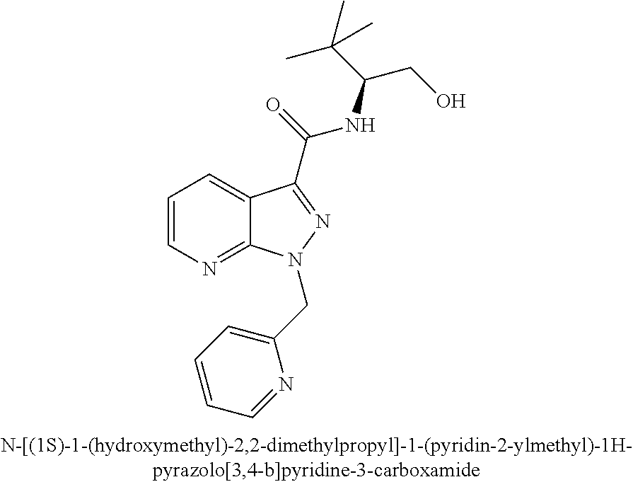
C1=CN=C2C(=C1)C(C(NC(C(C)(C)C)CO)=O)=NN2CC1=CC=CC=N1
